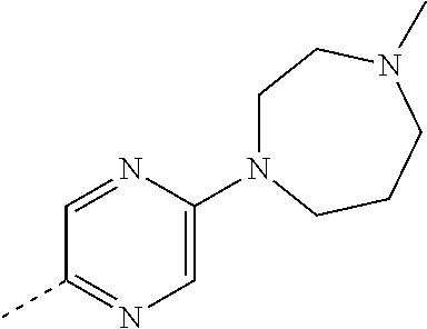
C1=NC(N2CCN(C)CCC2)=CN=C1C
